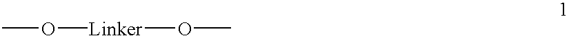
CO[Linker]OC
